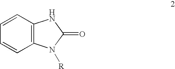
C1=CC2=C(C=C1)N([R])C(=O)N2
